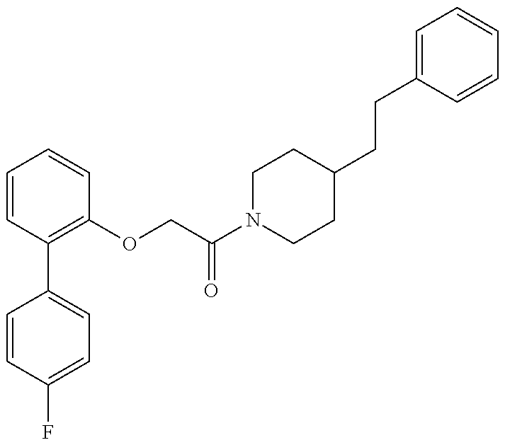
C1=CC(F)=CC=C1C1=C(OCC(N2CCC(CCC3=CC=CC=C3)CC2)=O)C=CC=C1
